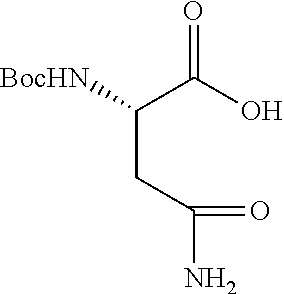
[BocHN]C(C(O)=O)CC(N)=O
